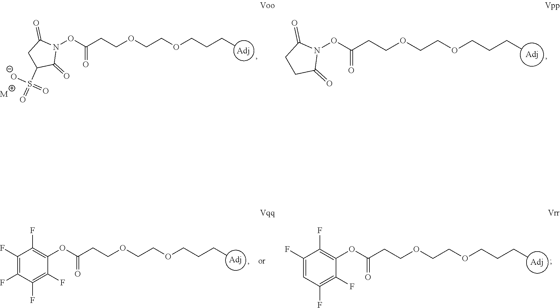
N1(OC(CCOCCOCCCC)=O)C(=O)CCC1=O.C1(OC(CCOCCOCCCC)=O)=C(F)C(F)=C(F)C(F)=C1F.N1(OC(CCOCCOCCCC)=O)C(=O)CC(S(=O)([O-])=O)C1=O.[M].C1(OC(CCOCCOCCCC)=O)=C(F)C(F)=CC(F)=C1F
